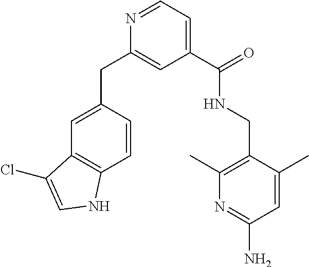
C1=C(CC2=CC(C(=O)NCC3=C(C)N=C(N)C=C3C)=CC=N2)C=CC2=C1C(Cl)=CN2
